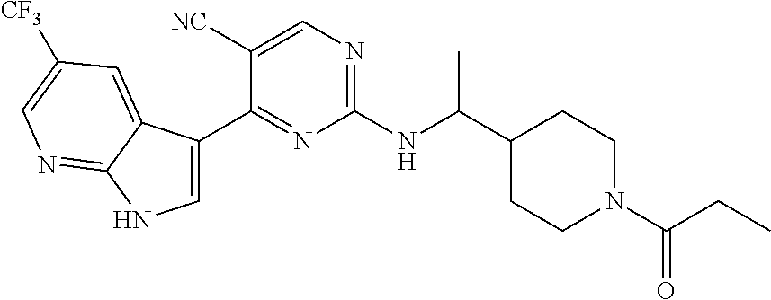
C1(C(NC2=NC=C([NC])C(C3=CNC4=NC=C([CF3])C=C34)=N2)C)CCN(C(CC)=O)CC1
